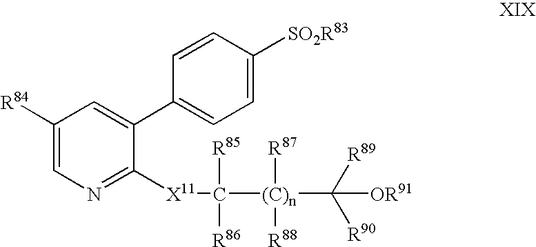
C1([R84])=CN=C([X11]C([(C)n](C([R89])([R90])[OR91])([R87])[R88])([R85])[R86])C(C2=CC=C([SO2R83])C=C2)=C1
